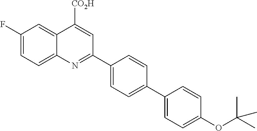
C1(F)=CC=C2C(=C1)C([CO2H])=CC(C1=CC=C(C3=CC=C(OC(C)(C)C)C=C3)C=C1)=N2
